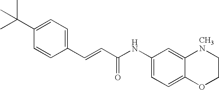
CC(C1=CC=C(C=CC(NC2=CC=C3C(=C2)[CH3N]CCO3)=O)C=C1)(C)C
